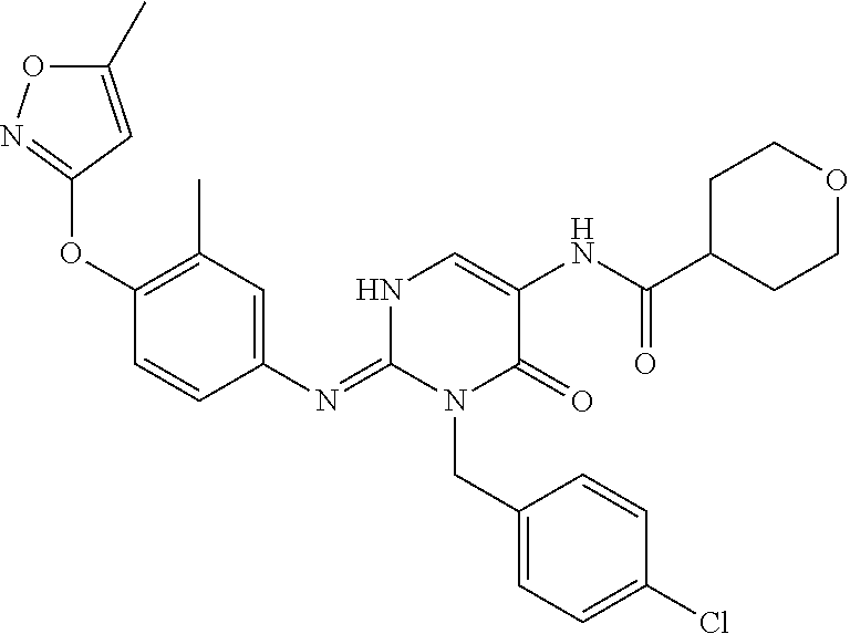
C1(OC2=NOC(C)=C2)=C(C)C=C(N=C2N(CC3=CC=C(Cl)C=C3)C(=O)C(NC(C3CCOCC3)=O)=CN2)C=C1
